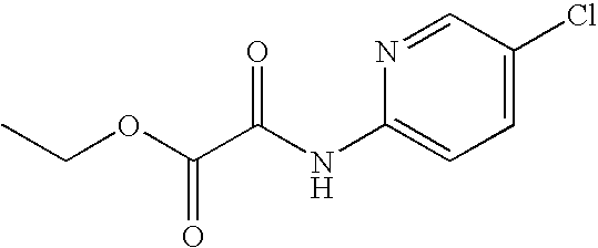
N1=CC(Cl)=CC=C1NC(C(OCC)=O)=O
